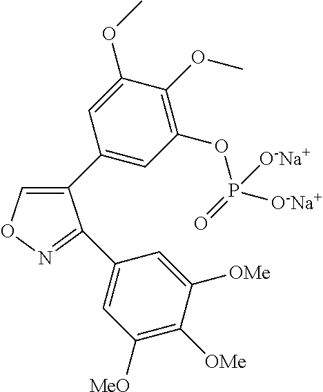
C1(C2=CC(OP([O-Na+])(=O)[O-Na+])=C(OC)C(OC)=C2)=CON=C1C1=CC([MeO])=C([OMe])C([OMe])=C1
